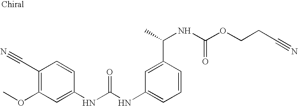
C1(C#N)=C(OC)C=C(NC(NC2=CC=CC(C(C)NC(OCCC#N)=O)=C2)=O)C=C1
